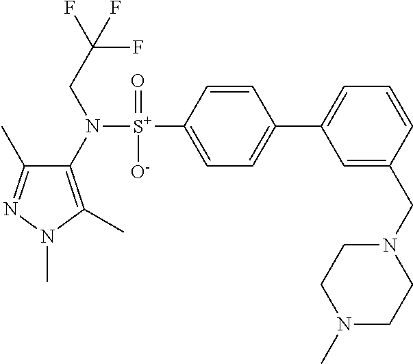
C1(C)=NN(C)C(C)=C1N([S+](C1=CC=C(C2=CC=CC(CN3CCN(C)CC3)=C2)C=C1)(=O)[O-])CC(F)(F)F
